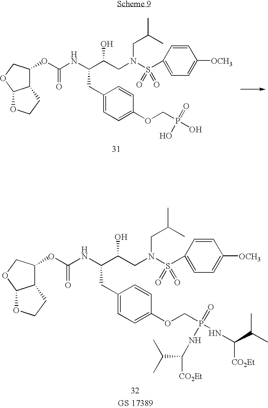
C12C(OC(NC(C(CN(S(C3=CC=C([OCH3])C=C3)(=O)=O)CC(C)C)O)CC3=CC=C(OCP(=O)(O)O)C=C3)=O)COC1OCC2.C12C(OC(NC(C(CN(S(C3=CC=C([OCH3])C=C3)(=O)=O)CC(C)C)O)CC3=CC=C(OCP(=O)(NC(C(C)C)[CO2Et])NC([CO2Et])C(C)C)C=C3)=O)COC1OCC2
